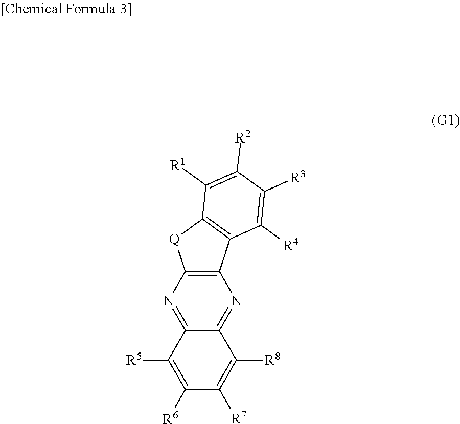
C12=NC3=C(N=C1C([R8])=C([R7])C([R6])=C2[R5])C1=C([Q]3)C([R1])=C([R2])C([R3])=C1[R4]
